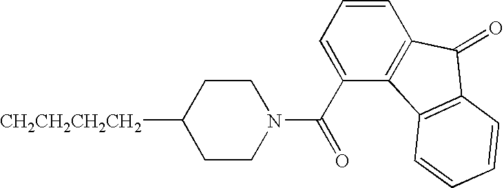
[CH2CH2CH2CH2]C1CCN(C(C2=CC=CC3=C2C2=C(C3=O)C=CC=C2)=O)CC1
